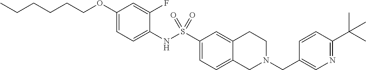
C1(OCCCCCC)=CC=C(NS(C2=CC=C3C(=C2)CCN(CC2=CN=C(C(C)(C)C)C=C2)C3)(=O)=O)C(F)=C1
